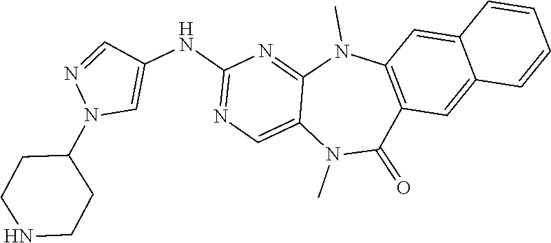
C12=C(C=C3C(=C1)C=CC=C3)C(=O)N(C)C1=CN=C(NC3=CN(C4CCNCC4)N=C3)N=C1N2C
